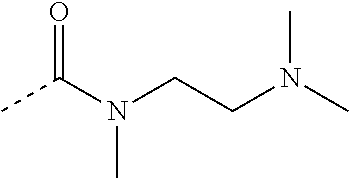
CC(N(CCN(C)C)C)=O
